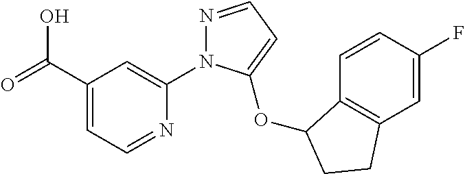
C(C1=CC=NC(N2N=CC=C2OC2C3=C(C=C(F)C=C3)CC2)=C1)(=O)O
